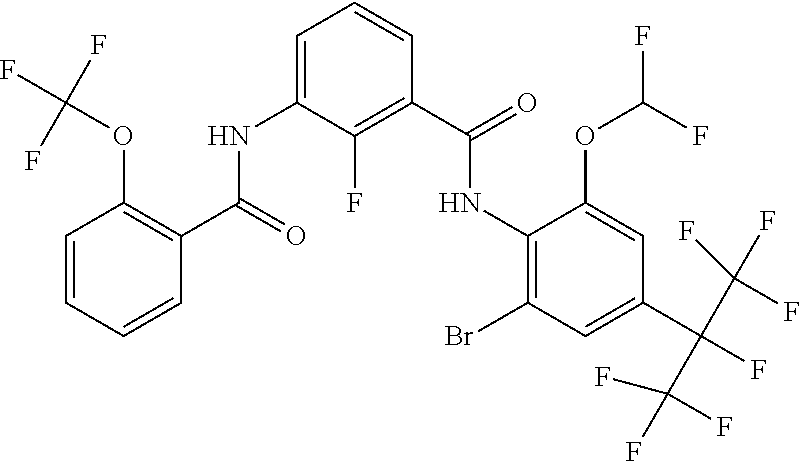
N(C1=C(Br)C=C(C(F)(C(F)(F)F)C(F)(F)F)C=C1OC(F)F)C(=O)C1=C(F)C(NC(=O)C2=C(OC(F)(F)F)C=CC=C2)=CC=C1
